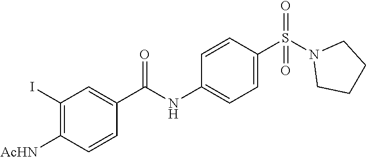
C1(I)=C([AcHN])C=CC(C(NC2=CC=C(S(N3CCCC3)(=O)=O)C=C2)=O)=C1
